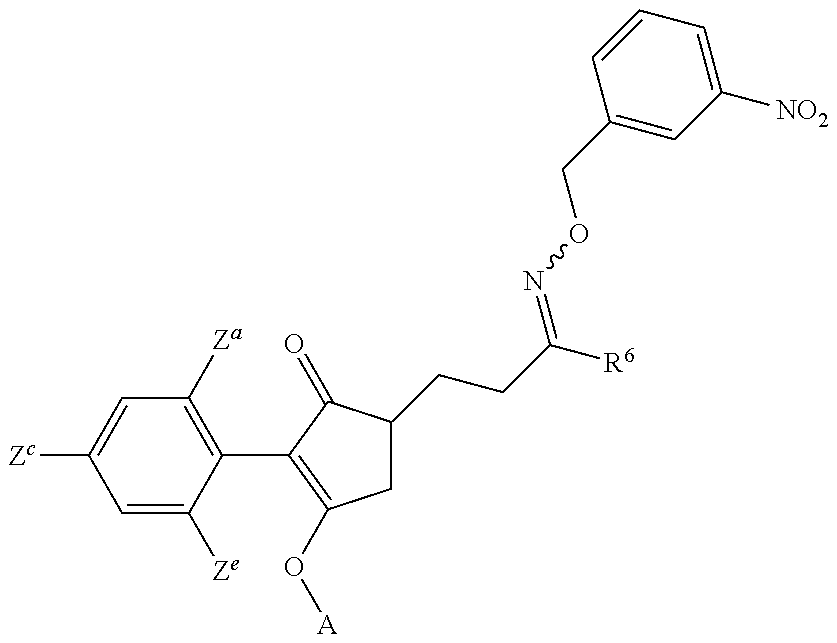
C1=C([Ze])C(C2=C(O[A])CC(CCC([R6])=NOCC3=CC([NO2])=CC=C3)C2=O)=C([Za])C=C1[Zc]
